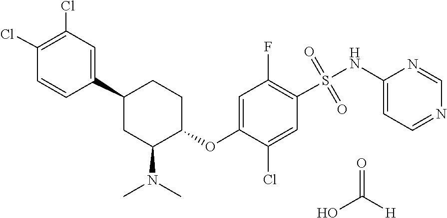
S(=O)(=O)(C1=C(F)C=C(OC2CCC(C3=CC(Cl)=C(Cl)C=C3)CC2N(C)C)C(Cl)=C1)NC1=CC=NC=N1.O=C(O)[H]
